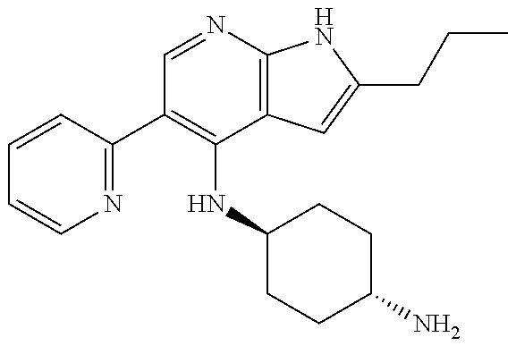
C1(C2=C(NC3CCC(N)CC3)C3=C(N=C2)NC(CCC)=C3)=NC=CC=C1
